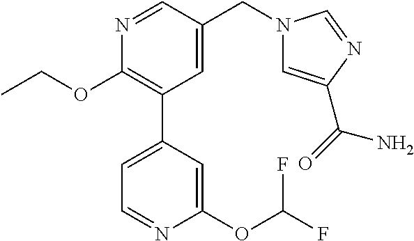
C1(OCC)=C(C2=CC=NC(OC(F)F)=C2)C=C(CN2C=C(C(=O)N)N=C2)C=N1
